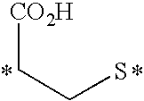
[CO2H]CCS
